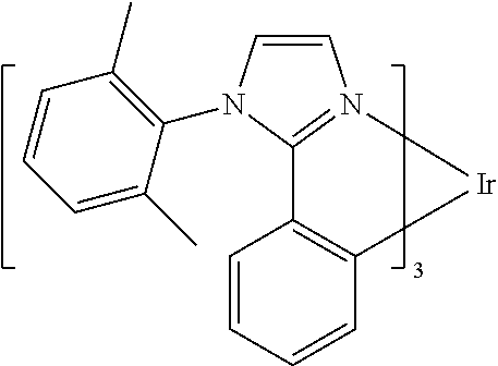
C1=CN2=C(N1C1=C(C)C=CC=C1C)C1=C(C=CC=C1)[Ir]2
